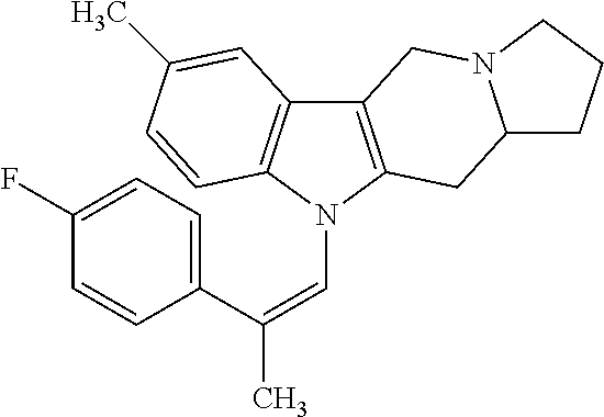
C12=C(N(C=C(C)C3=CC=C(F)C=C3)C3=C1C=C(C)C=C3)CC1N(C2)CCC1
